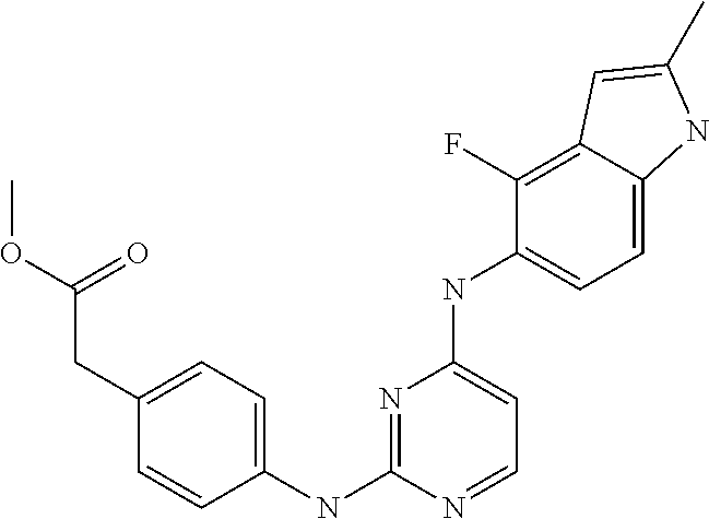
C1=CC(NC2=NC(NC3=CC=C4C(=C3F)C=C(C)N4)=CC=N2)=CC=C1CC(OC)=O
